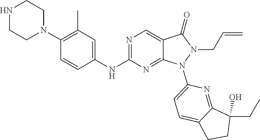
N1=C(NC2=CC(C)=C(N3CCNCC3)C=C2)N=C2C(=C1)C(=O)N(CC=C)N2C1=CC=C2C(=N1)C(O)(CC)CC2
